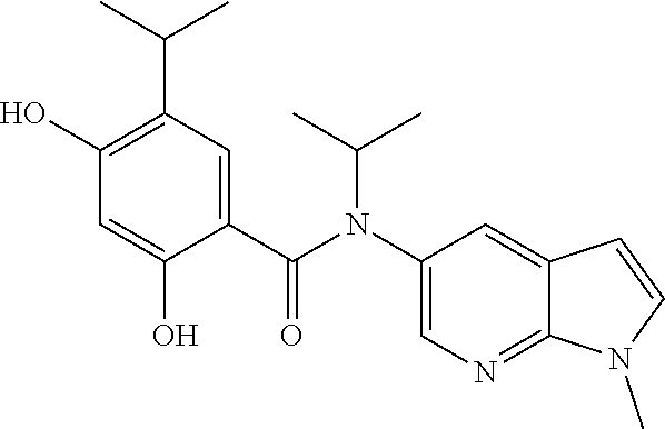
C1(N(C(C2=CC(C(C)C)=C(O)C=C2O)=O)C(C)C)=CN=C2C(=C1)C=CN2C
